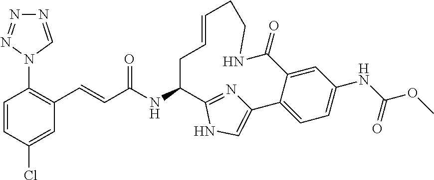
C1=CC(Cl)=CC(C=CC(NC2CC=CCCNC(=O)C3=CC(NC(OC)=O)=CC=C3C3=CNC2=N3)=O)=C1N1N=NN=C1
